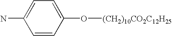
C1=C(N)C=CC(O[(CH2)10CO2C12H25])=C1
